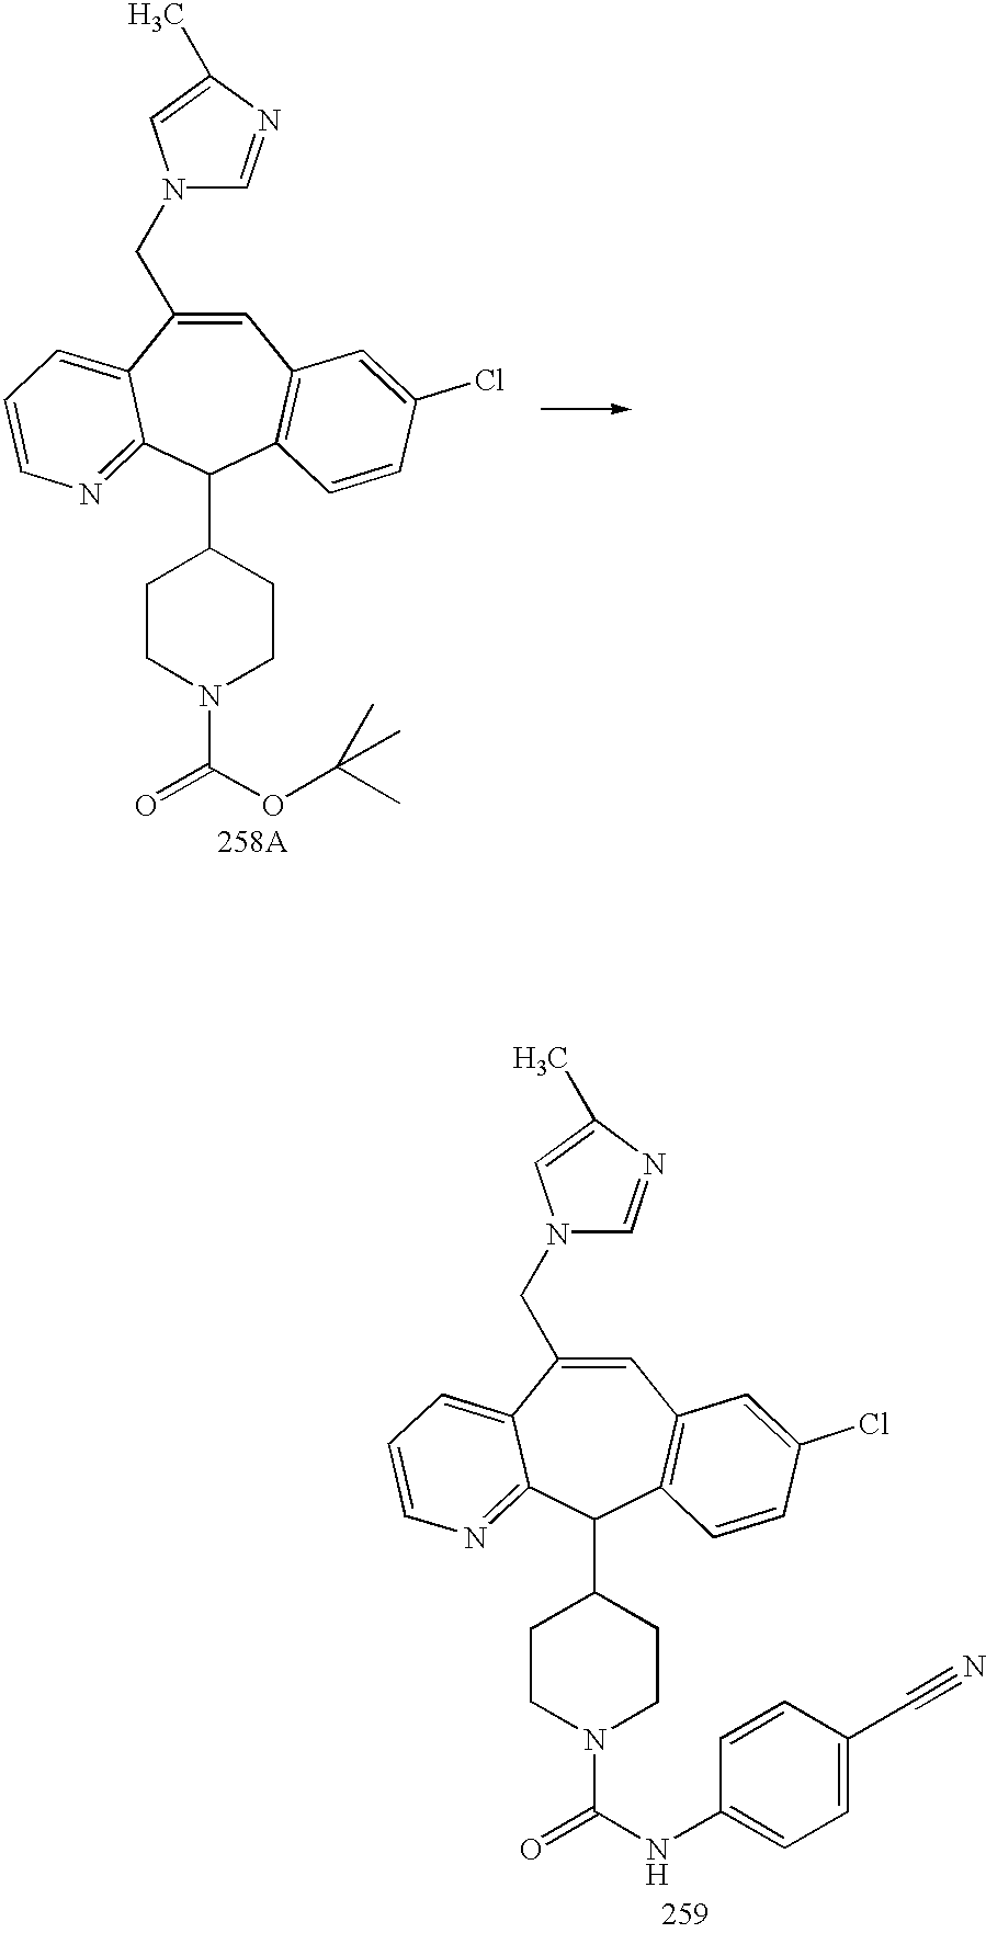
C1=C(CN2C=NC(C)=C2)C2=CC=CN=C2C(C2CCN(C(NC3=CC=C(C#N)C=C3)=O)CC2)C2=C1C=C(Cl)C=C2.C1=C(CN2C=NC(C)=C2)C2=CC=CN=C2C(C2CCN(C(OC(C)(C)C)=O)CC2)C2=C1C=C(Cl)C=C2.[258A]
